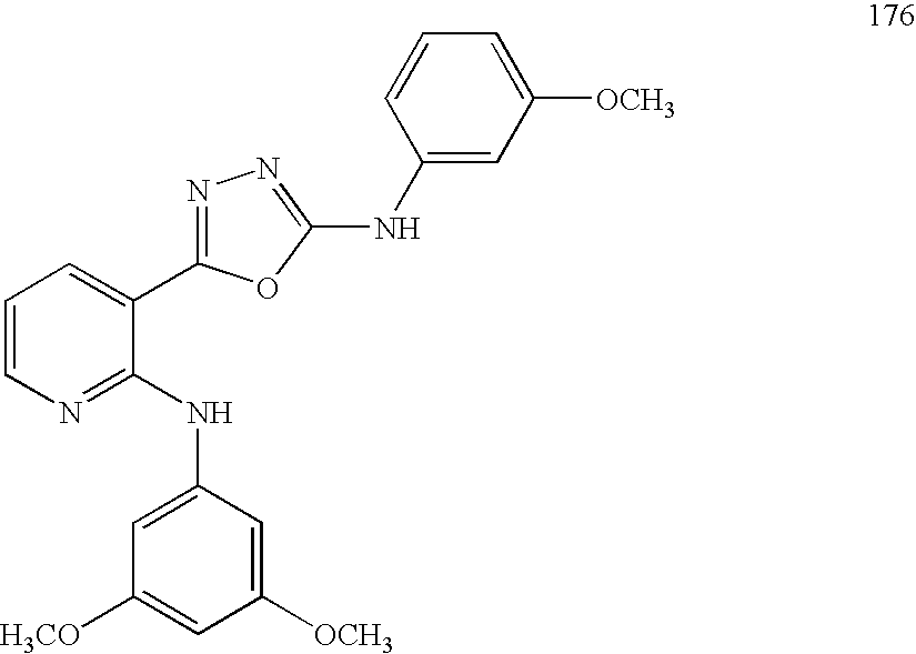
C1=CN=C(NC2=CC([H3CO])=CC([OCH3])=C2)C(C2=NN=C(NC3=CC([OCH3])=CC=C3)O2)=C1
